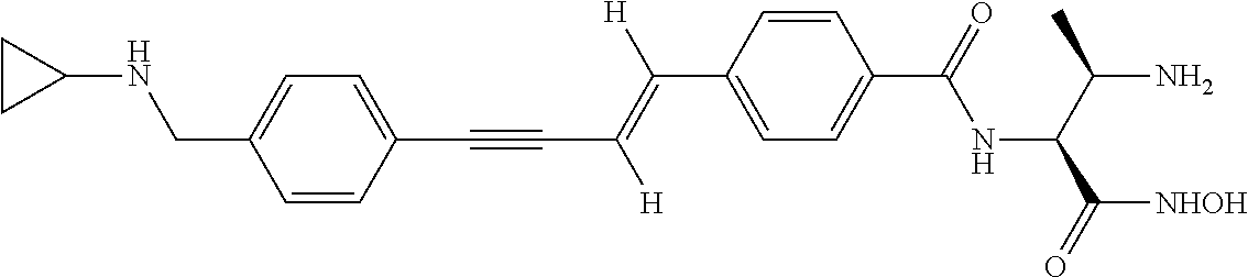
C(C1=CC=C(C(NC(C(N)C)C([NHOH])=O)=O)C=C1)(=C(C#CC1=CC=C(CNC2CC2)C=C1)[H])[H]
